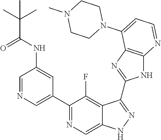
C1=NC=C(C2=NC=C3C(=C2F)C(C2=NC4=C(N2)N=CC=C4N2CCN(C)CC2)=NN3)C=C1NC(=O)C(C)(C)C
